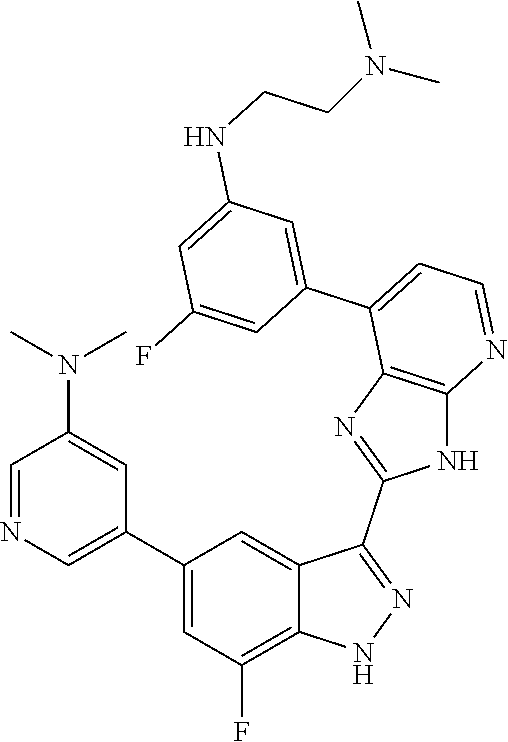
C1=NC=C(C2=CC(F)=C3C(=C2)C(C2=NC4=C(N2)N=CC=C4C2=CC(NCCN(C)C)=CC(F)=C2)=NN3)C=C1N(C)C
